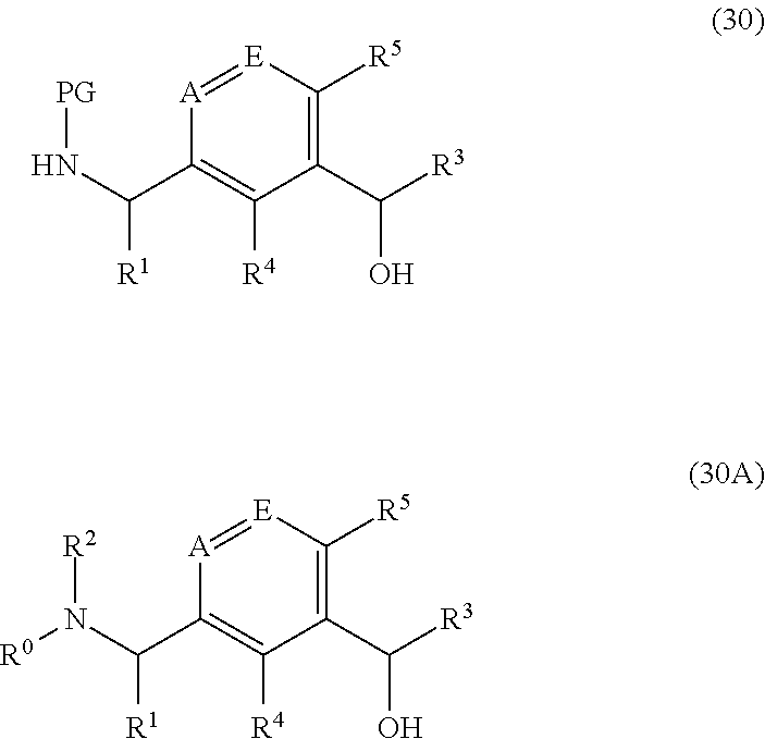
[A]1=[E]C([R5])=C(C([R3])O)C([R4])=C1C(N[PG])[R1].[A]1=[E]C([R5])=C(C([R3])O)C([R4])=C1C(N([R2])[R0])[R1]
